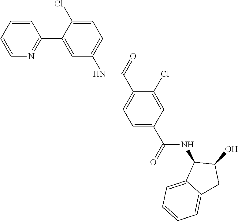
C1=CC=CN=C1C1=CC(NC(C2=CC=C(C(=O)NC3C4=CC=CC=C4CC3O)C=C2Cl)=O)=CC=C1Cl
